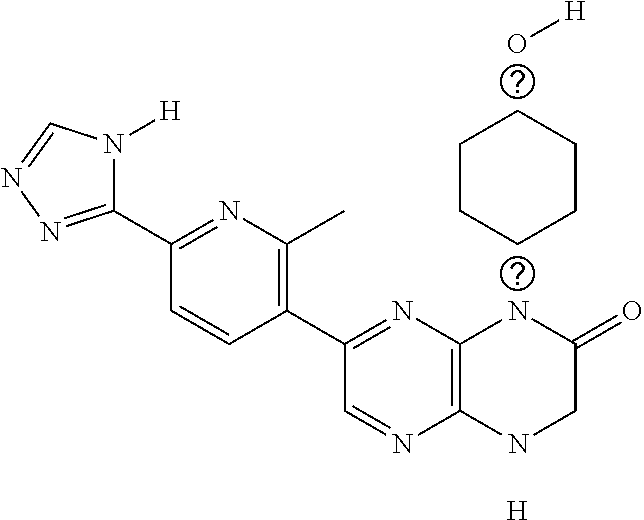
[H].C12=C(NCC(=O)N1)N=CC(C1=C(C)N=C(C3=NN=CN3[H])C=C1)=N2.O[H].C1CCCCC1
